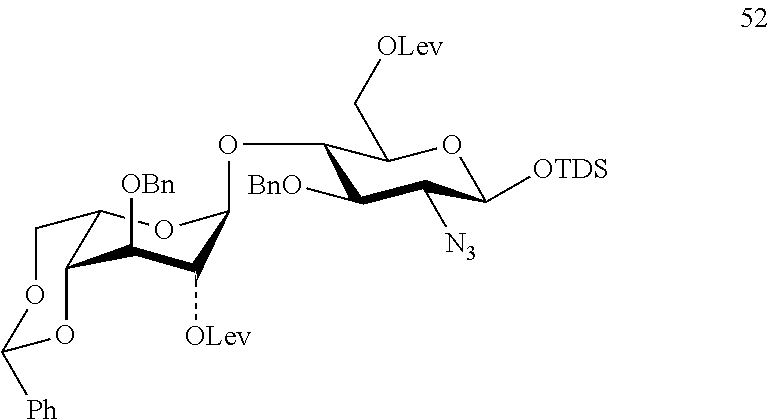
C1(OC2C([OLev])C([OBn])C3C(O2)COC([Ph])O3)C([BnO])C([N3])C([OTDS])OC1C[OLev]
